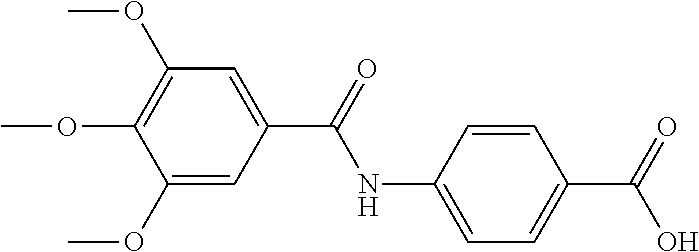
C1=C(NC(=O)C2=CC(OC)=C(OC)C(OC)=C2)C=CC(C(=O)O)=C1
